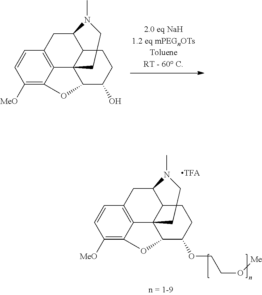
C1=CC([MeO])=C2C3=C1CC(N(C)C)C1C3(C)C(C(O)CC1)O2.C1=CC([MeO])=C2C3=C1CC(N(C)C)C1C3(C)C(C(OCCO[Me])CC1)O2
